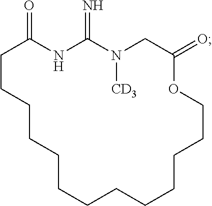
C1CCCCCCCCCCCCOC(=O)CN([CD3])C(=N)NC1=O
